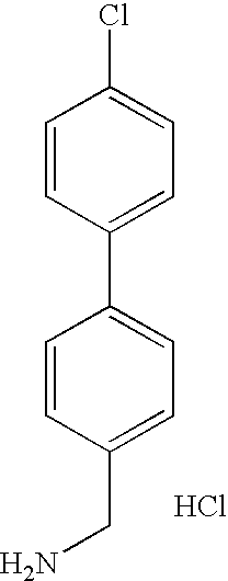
NCC1=CC=C(C2=CC=C(Cl)C=C2)C=C1.Cl
